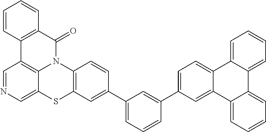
C1=C(C2=CC(C3=CC4=C(C=C3)N3C(=O)C5=C(C6=C3C(=CN=C6)S4)C=CC=C5)=CC=C2)C=C2C(=C1)C1=CC=CC=C1C1=CC=CC=C21
